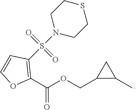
C1(COC(C2=C(S(N3CCSCC3)(=O)=O)C=CO2)=O)C(C)C1
